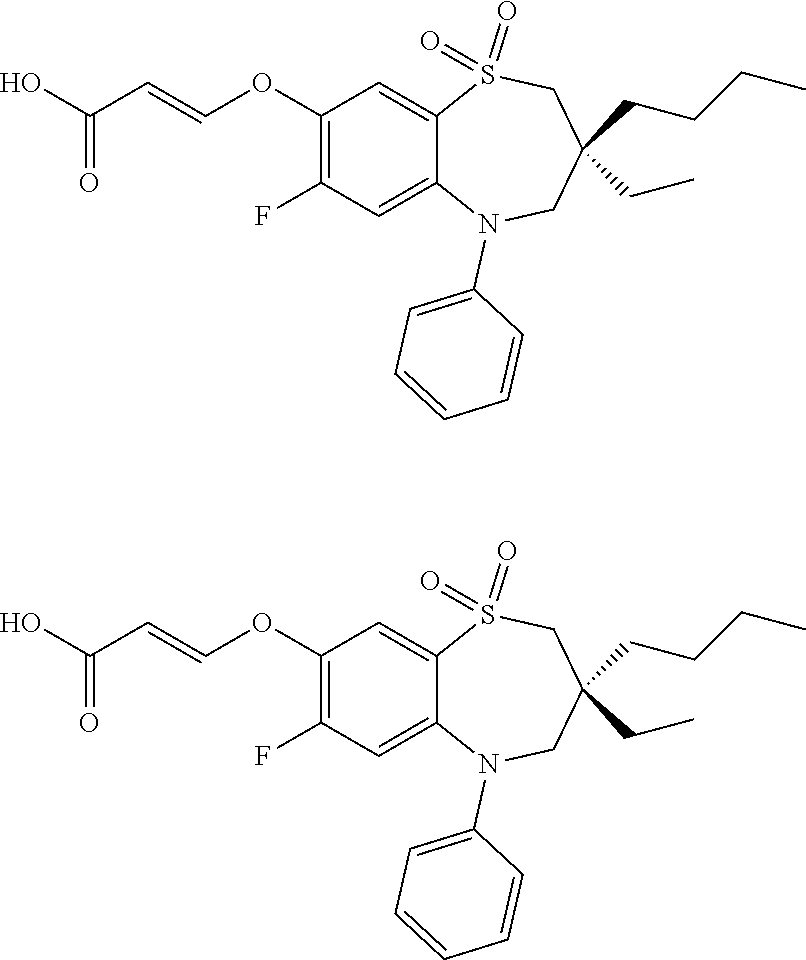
C(=COC1=C(F)C=C2C(=C1)S(=O)(=O)CC(CCCC)(CC)CN2C1=CC=CC=C1)C(=O)O.C(=COC1=C(F)C=C2C(=C1)S(=O)(=O)CC(CCCC)(CC)CN2C1=CC=CC=C1)C(=O)O
